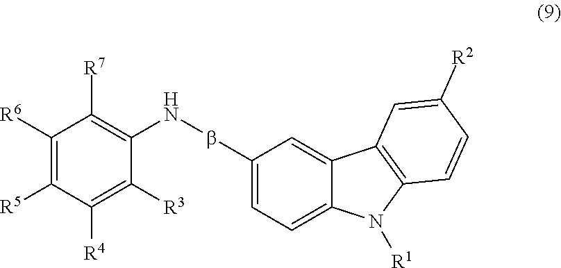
C1(bNC2=C([R7])C([R6])=C([R5])C([R4])=C2[R3])=CC=C2C(=C1)C1=C(N2[R1])C=CC([R2])=C1
